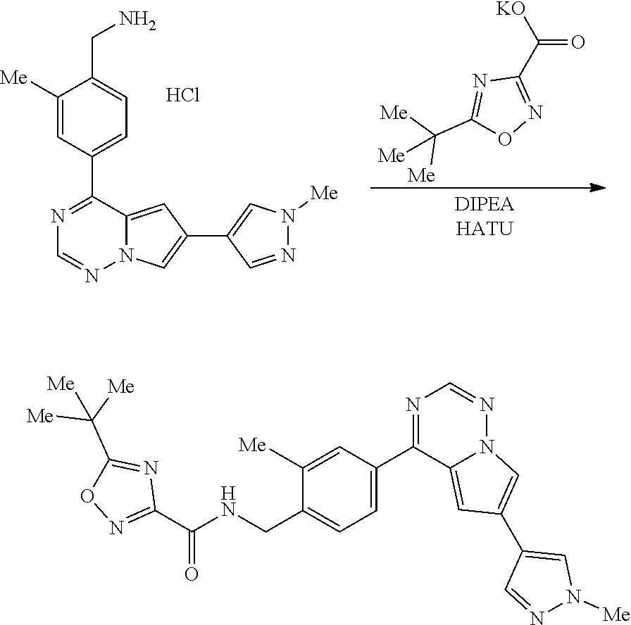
N1=C(C2=CC=C(CN)C([Me])=C2)C2=CC(C3=CN([Me])N=C3)=CN2N=C1.O=C(C1=NOC(C([Me])([Me])[Me])=N1)[KO].Cl.C1(CNC(C2=NOC(C([Me])([Me])[Me])=N2)=O)=CC=C(C2=NC=NN3C2=CC(C2=CN([Me])N=C2)=C3)C=C1[Me]
